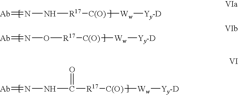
[Ab]=NN[R17][C(O)][Ww][Yy-D].[Ab]=NO[R17][C(O)][Ww][Yy-D].[Ab]=NNC([R17][C(O)][Ww][Yy-D])=O
